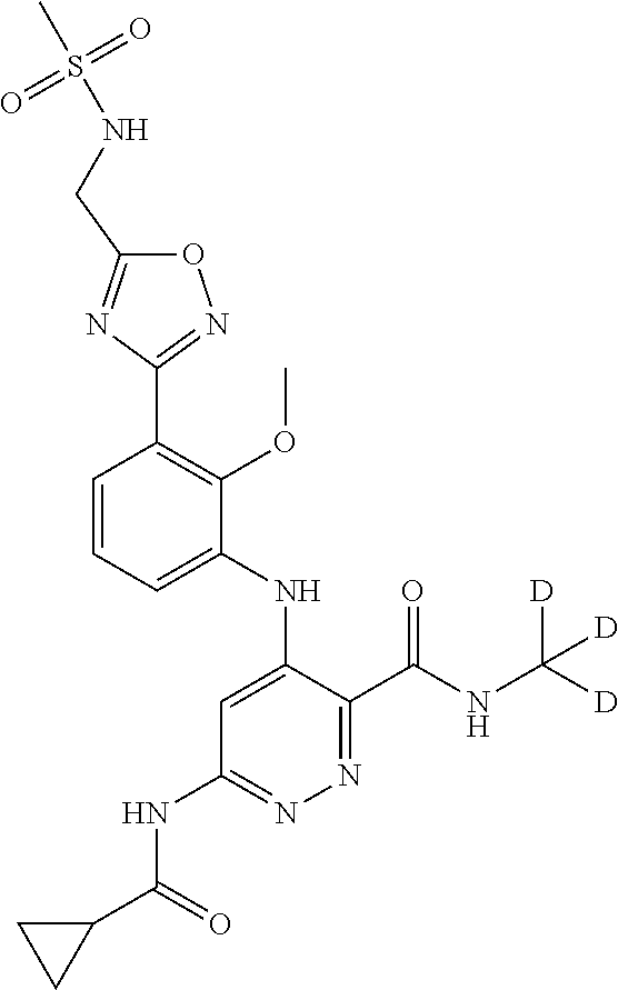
C1=CC=C(NC2=CC(NC(C3CC3)=O)=NN=C2C(NC([D])([D])[D])=O)C(OC)=C1C1=NOC(CNS(C)(=O)=O)=N1
